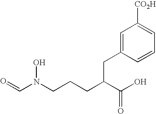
O=CN(CCCC(C(O)=O)CC1=CC([CO2H])=CC=C1)O
